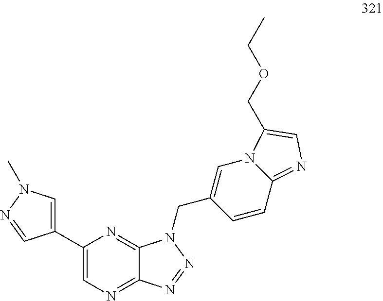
C1(C2=CN(C)N=C2)=CN=C2C(=N1)N(CC1=CN3C(=NC=C3COCC)C=C1)N=N2
